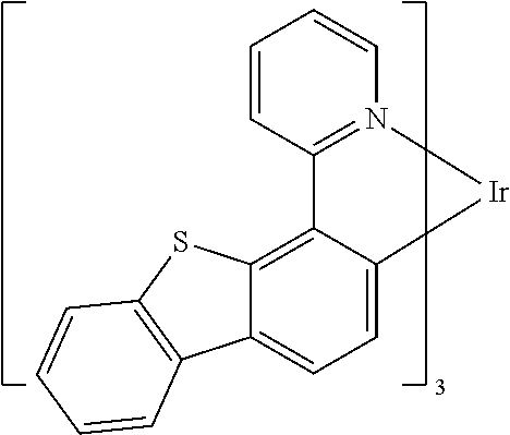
C12=CC=C3C(=C1SC1=C2C=CC=C1)C1=N(C=CC=C1)[Ir]3
